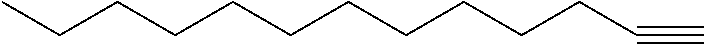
C(CCCCCC#C)CCCCC
